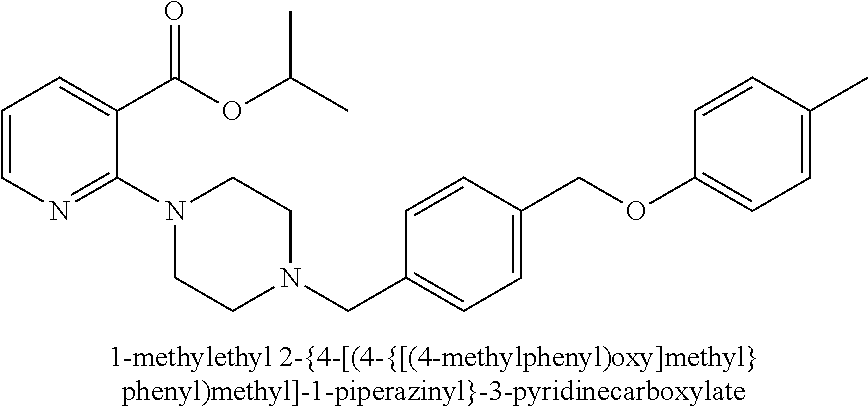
C1=CN=C(N2CCN(CC3=CC=C(COC4=CC=C(C)C=C4)C=C3)CC2)C(C(OC(C)C)=O)=C1
